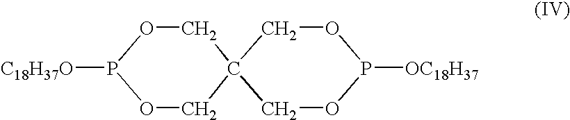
[C18H37O]P1OCC2(CO1)COP([OC18H37])OC2
